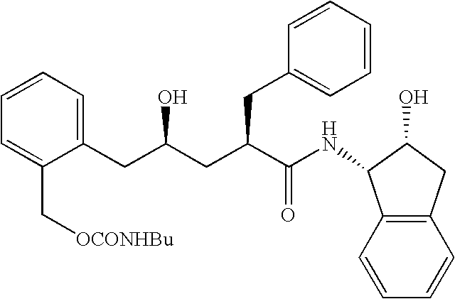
C12=C(C=CC=C1)C(NC(C(CC(CC1=CC=CC=C1C[OCONHBu])O)CC1=CC=CC=C1)=O)C(O)C2
